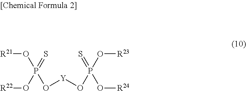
[Y](OP(O[R23])(=S)O[R24])OP(O[R21])(=S)O[R22]
